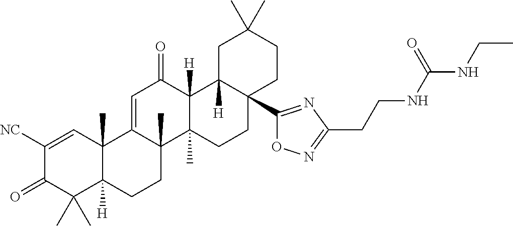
C12(C)C([H])(CCC3(C)C1=CC(=O)C1([H])C3(C)CCC3(C4=NC(CCNC(NCC)=O)=NO4)C1([H])CC(C)(C)CC3)C(C)(C)C(=O)C([NC])=C2
